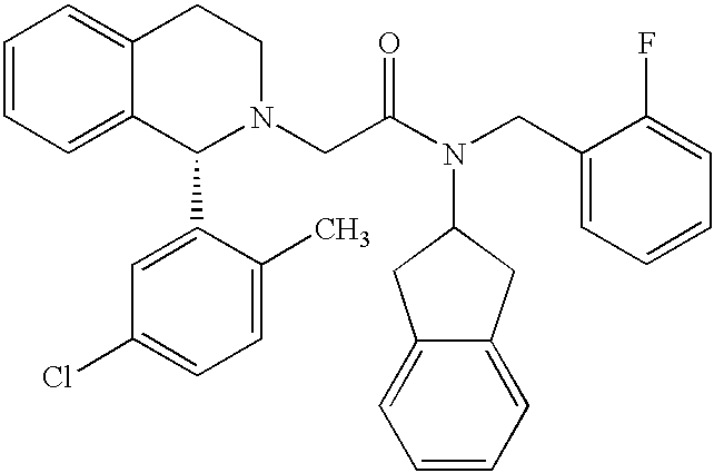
C1=CC=C2C(=C1)CCN(CC(N(CC1=CC=CC=C1F)C1CC3=CC=CC=C3C1)=O)C2C1=CC(Cl)=CC=C1C
